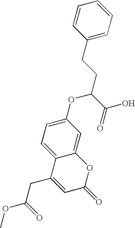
C1=CC=C(CCC(C(O)=O)OC2=CC=C3C(=C2)OC(=O)C=C3CC(OC)=O)C=C1
